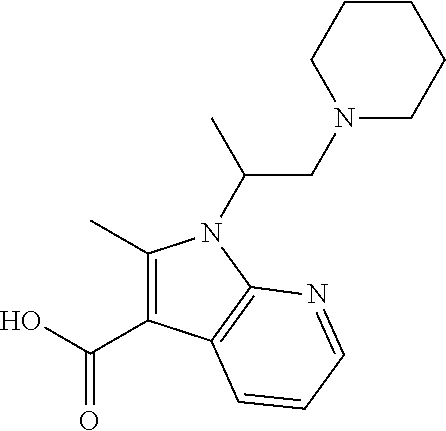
C(O)(=O)C1=C(C)N(C(C)CN2CCCCC2)C2=C1C=CC=N2
